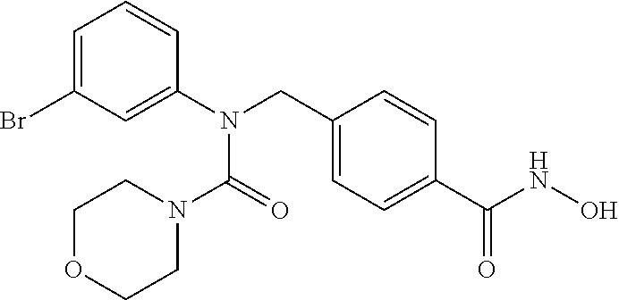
C1=C(Br)C=C(N(CC2=CC=C(C(NO)=O)C=C2)C(=O)N2CCOCC2)C=C1
